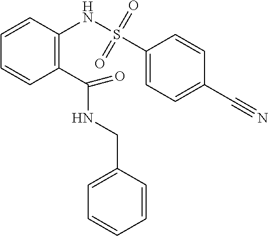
C1=CC(C(=O)NCC2=CC=CC=C2)=C(NS(C2=CC=C(C#N)C=C2)(=O)=O)C=C1
